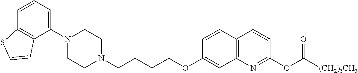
C1(N2CCN(CCCCOC3=CC4=C(C=C3)C=CC(OC(=O)[(CH2)5CH3])=N4)CC2)=CC=CC2=C1C=CS2
